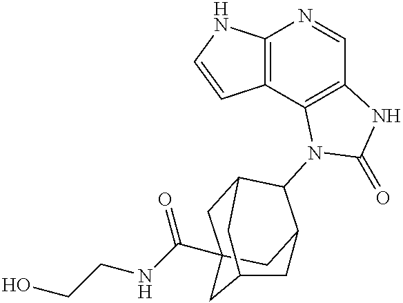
C12=C(C3=C(C=N1)NC(=O)N3C1C3CC4(C(NCCO)=O)CC1CC(C4)C3)C=CN2
